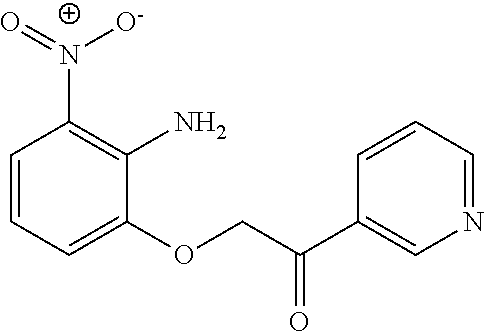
C1=CC=C(OCC(C2=CN=CC=C2)=O)C(N)=C1[N+]([O-])=O
